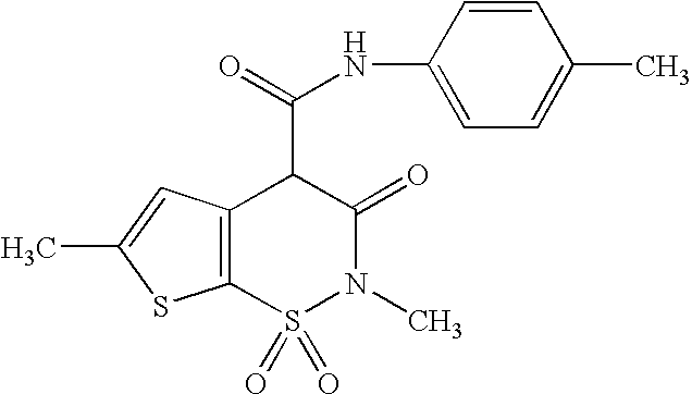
C12=C(S(=O)(=O)N(C)C(=O)C1C(=O)NC1=CC=C(C)C=C1)SC(C)=C2
